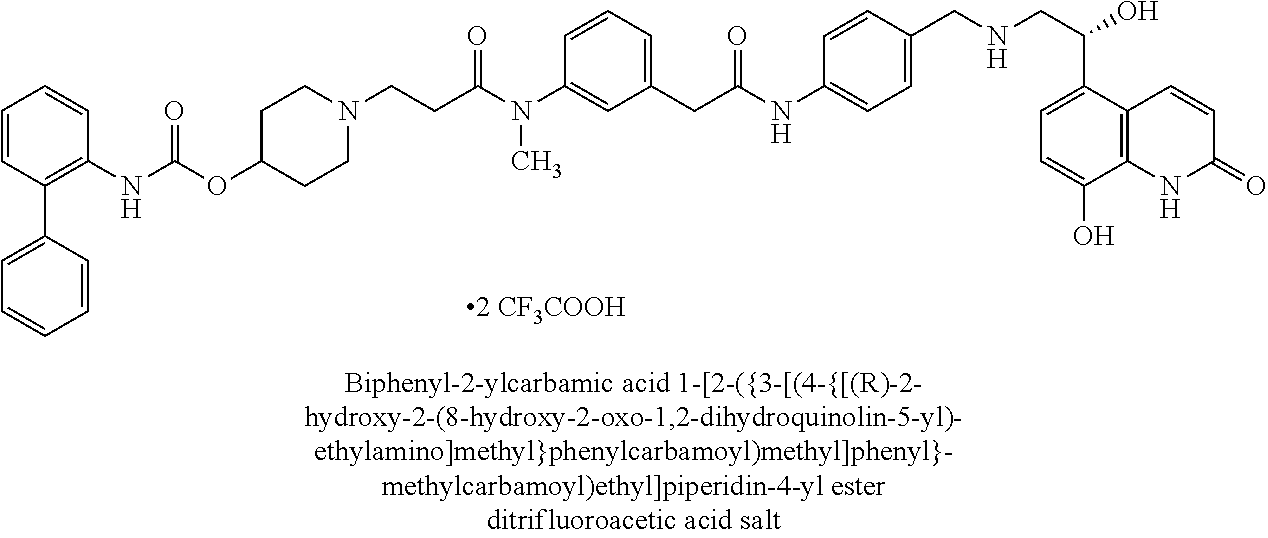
CN(C1=CC(CC(=O)NC2=CC=C(CNCC(C3=CC=C(O)C4=C3C=CC(=O)N4)O)C=C2)=CC=C1)C(CCN1CCC(OC(=O)NC2=C(C3=CC=CC=C3)C=CC=C2)CC1)=O
